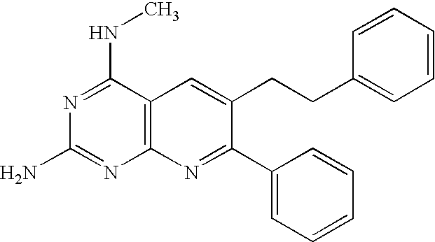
N1=C(NC)C2=C(N=C1N)N=C(C1=CC=CC=C1)C(CCC1=CC=CC=C1)=C2
